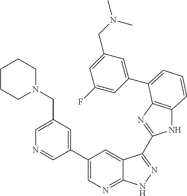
C1(C2=CN=C3C(=C2)C(C2=NC4=C(N2)C=CC=C4C2=CC(CN(C)C)=CC(F)=C2)=NN3)=CC(CN2CCCCC2)=CN=C1
